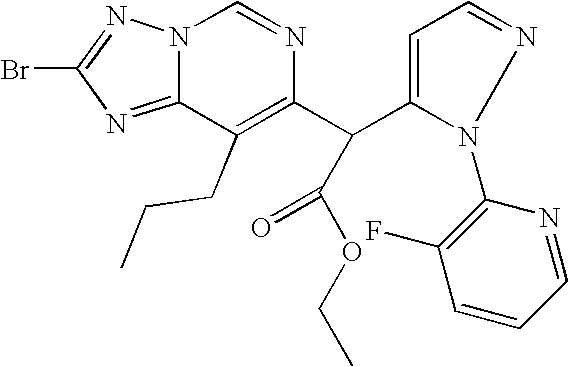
C1=NC(N2N=CC=C2C(C2=C(CCC)C3=NC(Br)=NN3C=N2)C(OCC)=O)=C(F)C=C1
